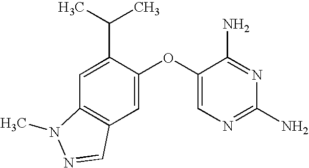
C1=C(C(C)C)C(OC2=CN=C(N)N=C2N)=CC2=C1N(C)N=C2
